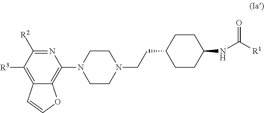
N1=C([R2])C([R3])=C2C(=C1N1CCN(CCC3CCC(NC([R1])=O)CC3)CC1)OC=C2
